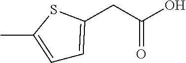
C(C(O)=O)C1=CC=C(C)S1
